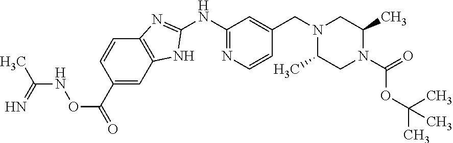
C1(NC2=NC=CC(CN3CC(C)N(C(OC(C)(C)C)=O)CC3C)=C2)=NC2=C(N1)C=C(C(=O)ONC(C)=N)C=C2
